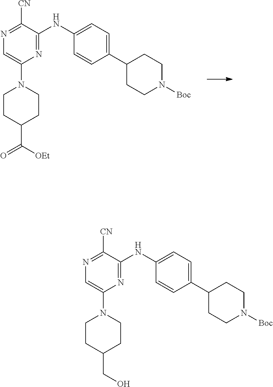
C1=C(N2CCC(C(=O)[OEt])CC2)N=C(NC2=CC=C(C3CCN([Boc])CC3)C=C2)C([CN])=N1.C1=C(N2CCC(CO)CC2)N=C(NC2=CC=C(C3CCN([Boc])CC3)C=C2)C([CN])=N1
